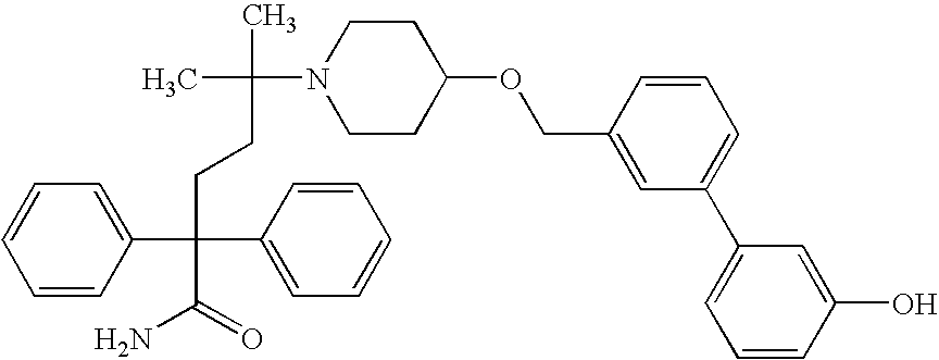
C1=CC(C(CCC(C)(C)N2CCC(OCC3=CC(C4=CC=CC(O)=C4)=CC=C3)CC2)(C2=CC=CC=C2)C(N)=O)=CC=C1
